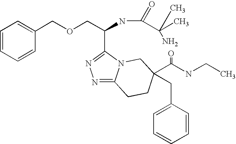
C(NC(=O)C(C)(C)N)(COCC1=CC=CC=C1)C1=NN=C2N1CC(C(NCC)=O)(CC1=CC=CC=C1)CC2
